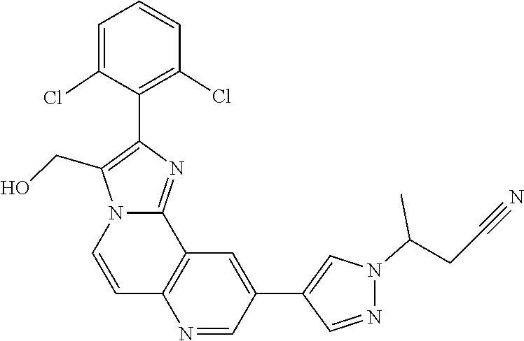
N1(C(CC#N)C)N=CC(C2=CC3=C(N=C2)C=CN2C3=NC(C3=C(Cl)C=CC=C3Cl)=C2CO)=C1
